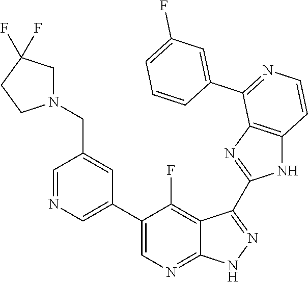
C1=NC=C(C2=CN=C3C(=C2F)C(C2=NC4=C(N2)C=CN=C4C2=CC(F)=CC=C2)=NN3)C=C1CN1CC(F)(F)CC1
